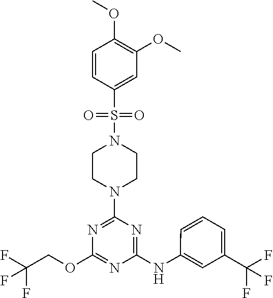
C1CN(S(=O)(=O)C2=CC(OC)=C(OC)C=C2)CCN1C1=NC(OCC(F)(F)F)=NC(NC2=CC(C(F)(F)F)=CC=C2)=N1
